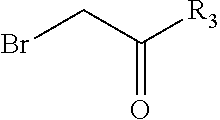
C(=O)(CBr)[R3]
